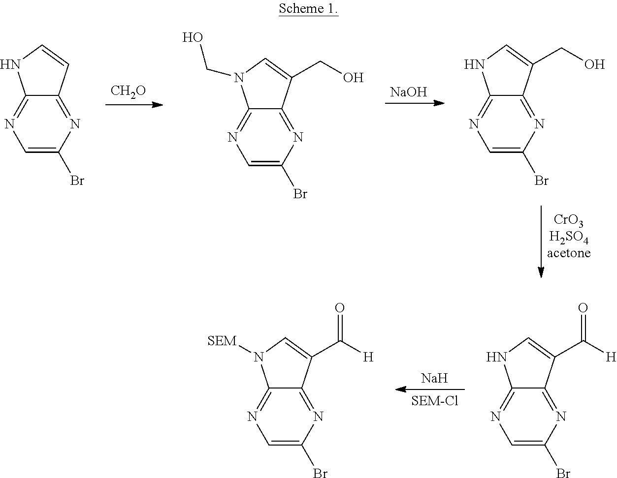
[CH2O].[NaOH].C1=C(Br)N=C2C(=N1)NC=C2.C1=C(Br)N=C2C(=N1)N(CO)C=C2CO.C1=C(Br)N=C2C(=N1)NC=C2CO.[Na].[SEM-Cl].C1=C(Br)N=C2C(=N1)N([SEM])C=C2C([H])=O.C1=C(Br)N=C2C(=N1)NC=C2C([H])=O
